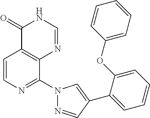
C1=CN=C(N2N=CC(C3=CC=CC=C3OC3=CC=CC=C3)=C2)C2=C1C(=O)NC=N2
